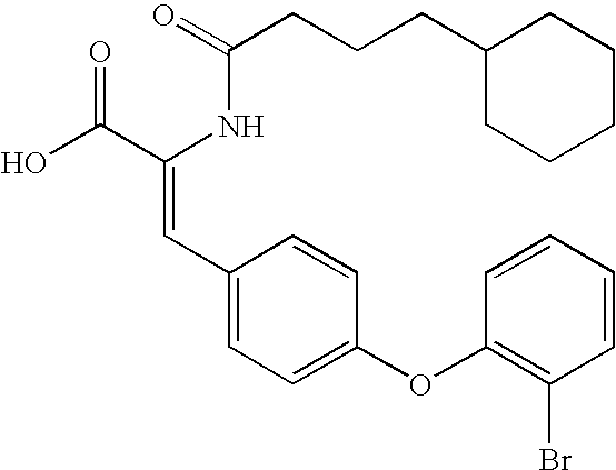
C(=O)(NC(C(O)=O)=CC1=CC=C(OC2=C(Br)C=CC=C2)C=C1)CCCC1CCCCC1
